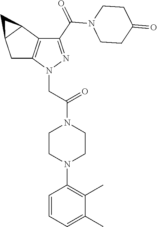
C(=O)(N1CCC(=O)CC1)C1=NN(CC(=O)N2CCN(C3=C(C)C(C)=CC=C3)CC2)C2=C1C1C(C2)C1
